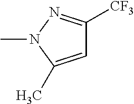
CN1C(C)=CC([CF3])=N1
